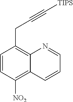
C1=CC([NO2])=C2C(=C1CC#C[TIPS])N=CC=C2
